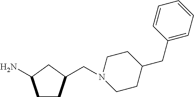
C1CC(CN2CCC(CC3=CC=CC=C3)CC2)CC1N
